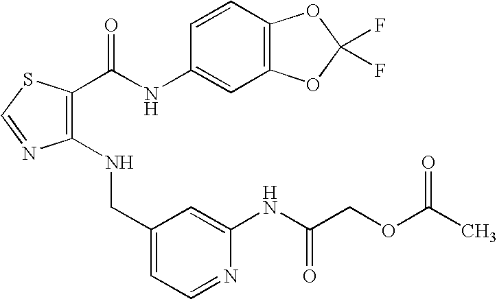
C1(CNC2=C(C(=O)NC3=CC4=C(C=C3)OC(F)(F)O4)SC=N2)=CC=NC(NC(COC(C)=O)=O)=C1
